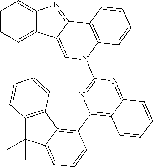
C1=CC=C2C(=C1)N=C1C2=CN(C2=NC(C3=C4C(=CC=C3)C(C)(C)C3=C4C=CC=C3)=C3C(=N2)C=CC=C3)C2=C1C=CC=C2
